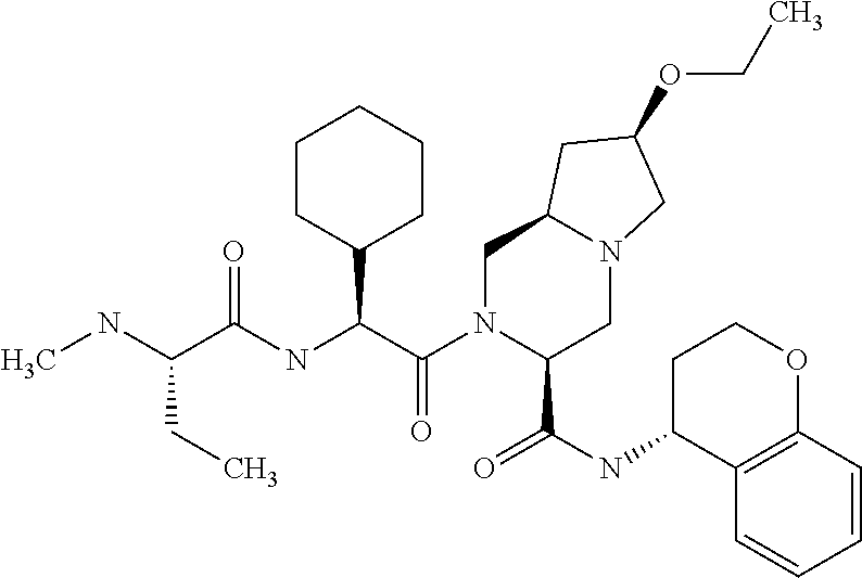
C(C(=O)NC(C(N1C(C(NC2C3=C(OCC2)C=CC=C3)=O)CN2C(C1)CC(OCC)C2)=O)C1CCCCC1)(NC)CC
